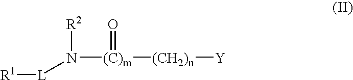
[R1][L]N([R2])[(C)m]([(CH2)n][Y])=O
